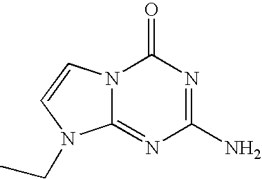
C1(N)=NC(=O)N2C(=N1)N(CC)C=C2
